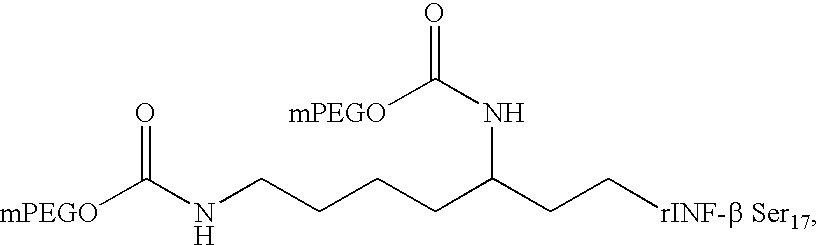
[mPEGO]C(NCCCCC(CC[rINF-b Ser17])NC(=O)[mPEGO])=O
